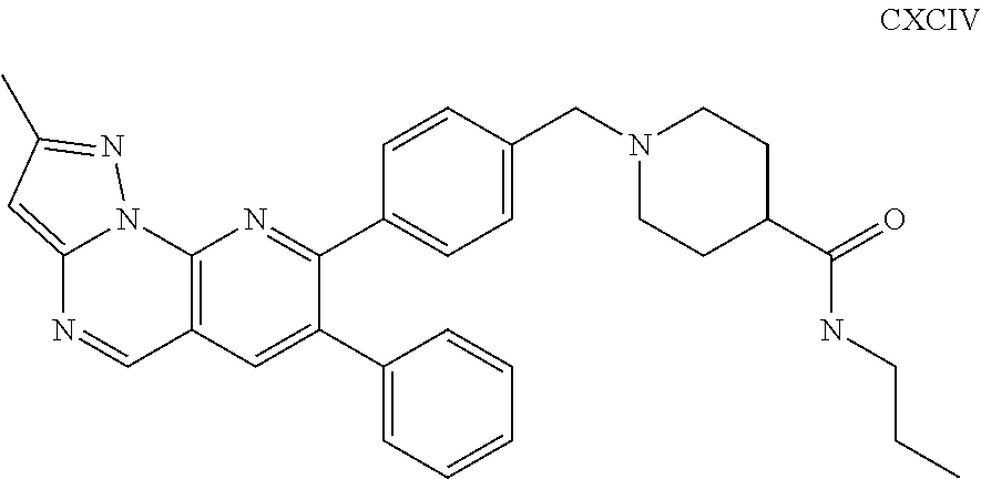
C12=CC(C)=NN1C1=C(C=N2)C=C(C2=CC=CC=C2)C(C2=CC=C(CN3CCC(C(NCCC)=O)CC3)C=C2)=N1
